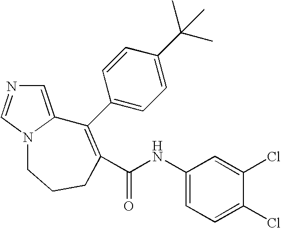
C1=C2N(C=N1)CCCC(C(NC1=CC=C(Cl)C(Cl)=C1)=O)=C2C1=CC=C(C(C)(C)C)C=C1
